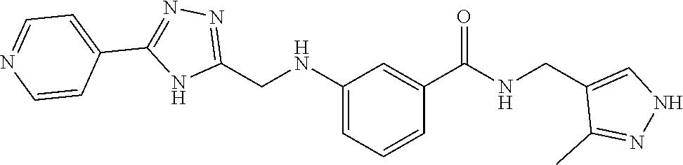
C1(CNC2=CC=CC(C(=O)NCC3=CNN=C3C)=C2)=NN=C(C2=CC=NC=C2)N1
